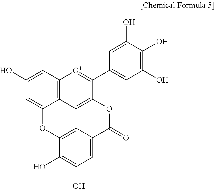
C1(O)=CC2=C3C(=C1)OC1=C4C3=C(C(C3=CC(O)=C(O)C(O)=C3)=[O+]2)OC(=O)C4=CC(O)=C1O
